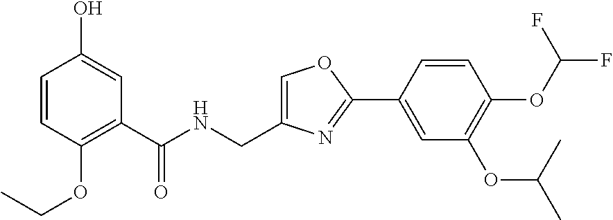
C1=CC(OCC)=C(C(NCC2=COC(C3=CC(OC(C)C)=C(OC(F)F)C=C3)=N2)=O)C=C1O
